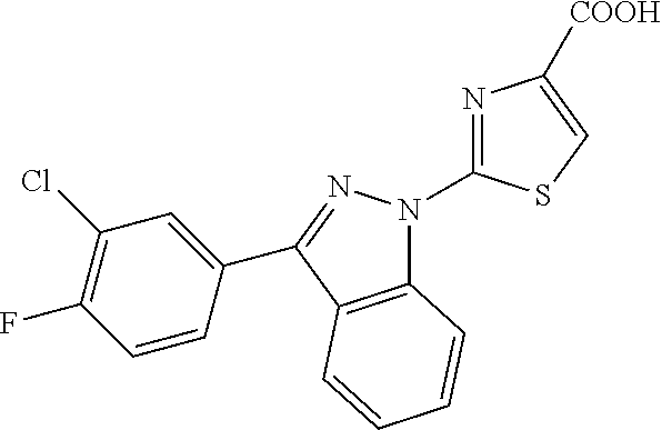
C12=C(C(C3=CC(Cl)=C(F)C=C3)=NN1C1=NC([COOH])=CS1)C=CC=C2
